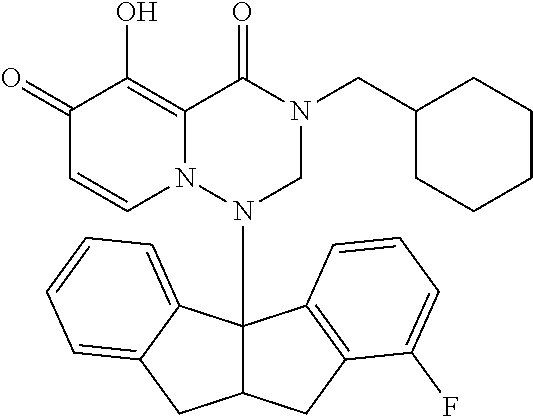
C1(=O)C=CN2C(=C1O)C(=O)N(CC1CCCCC1)CN2C12C(CC3=C1C=CC=C3F)CC1=CC=CC=C21
